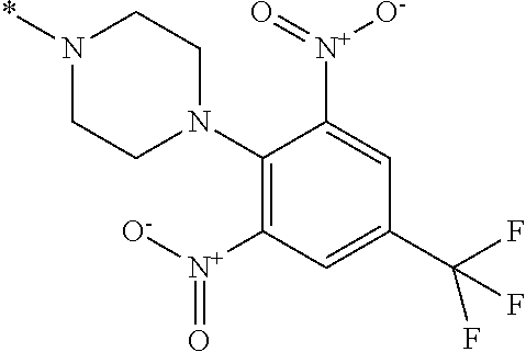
C1(N2CCN(*)CC2)=C([N+]([O-])=O)C=C(C(F)(F)F)C=C1[N+](=O)[O-]
